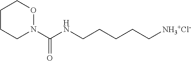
C1CCN(C(=O)NCCCCC[NH3+Cl-])OC1
